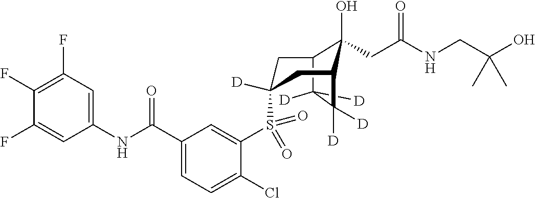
C12C([D])([D])C([D])([D])C(CC(S(C3=CC(C(NC4=CC(F)=C(F)C(F)=C4)=O)=CC=C3Cl)(=O)=O)([D])C1)C2(O)CC(NCC(O)(C)C)=O
